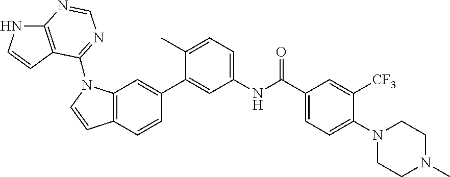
C12=C(C=CC(C3=CC(NC(C4=CC=C(N5CCN(C)CC5)C([CF3])=C4)=O)=CC=C3C)=C1)C=CN2C1=NC=NC2=C1C=CN2
